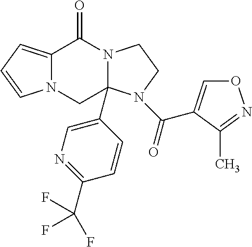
N12C(=CC=C1)C(=O)N1C(C3=CN=C(C(F)(F)F)C=C3)(C2)N(C(=O)C2=CON=C2C)CC1
